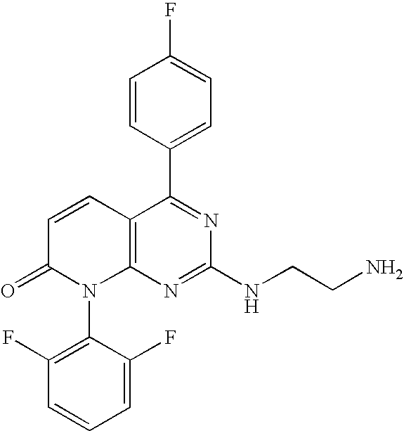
C12=C(N=C(NCCN)N=C1C1=CC=C(F)C=C1)N(C1=C(F)C=CC=C1F)C(=O)C=C2
